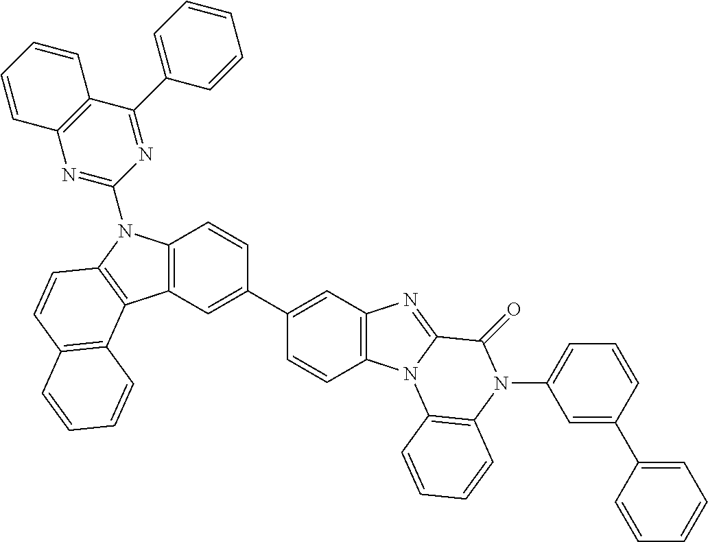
C1=CC=CC2=C1N=C(N1C3=C(C4=C1C=CC1=C4C=CC=C1)C=C(C1=CC4=C(C=C1)N1C(=N4)C(=O)N(C4=CC=CC(C5=CC=CC=C5)=C4)C4=C1C=CC=C4)C=C3)N=C2C1=CC=CC=C1
